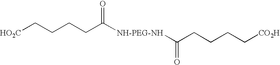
[NH-PEG-NH](C(CCCC[CO2H])=O)C(CCCC[HO2C])=O
